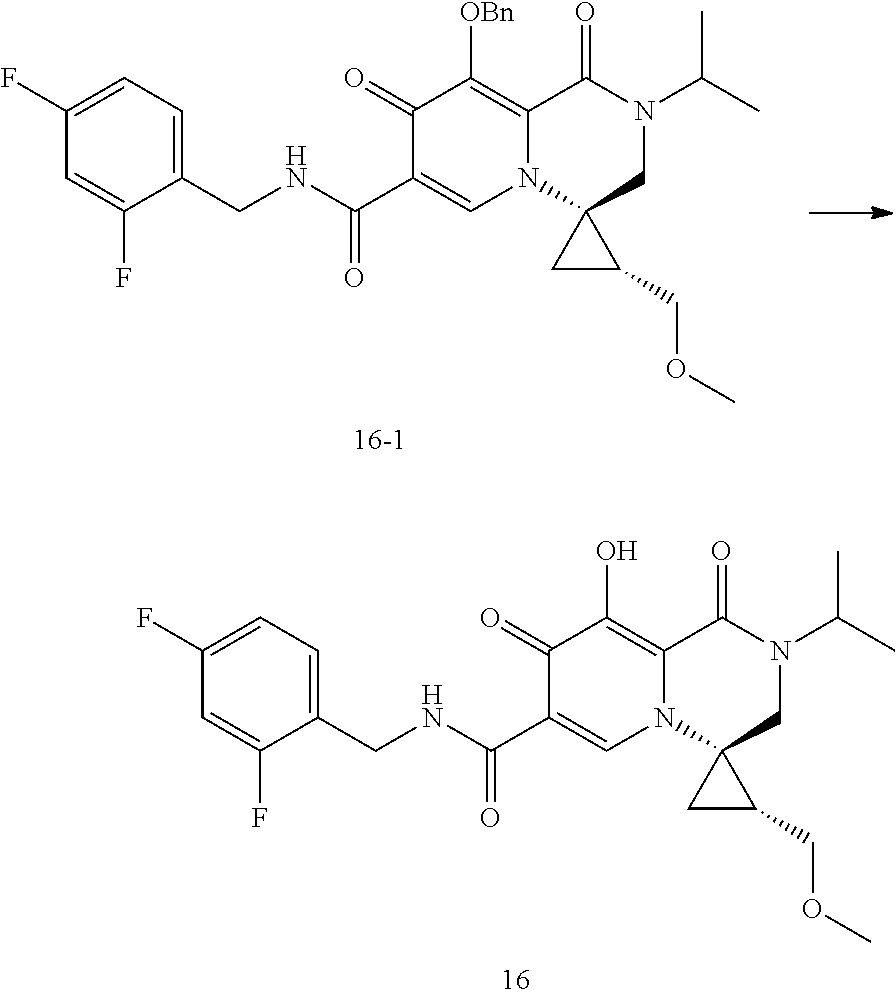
C1(CNC(C2=CN3C(=C([OBn])C2=O)C(=O)N(C(C)C)CC32CC2COC)=O)=CC=C(F)C=C1F.C1(CNC(C2=CN3C(=C(O)C2=O)C(=O)N(C(C)C)CC32CC2COC)=O)=CC=C(F)C=C1F
